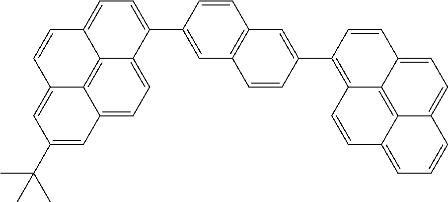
C12=CC=C3C4=C1C(=CC(C(C)(C)C)=C2)C=CC4=CC=C3C1=CC2=C(C=C1)C=C(C1=C3C4=C5C(=CC=C4C=C1)C=CC=C5C=C3)C=C2
